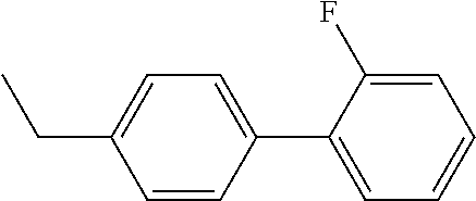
C1=CC(C2=CC=CC=C2F)=CC=C1CC
